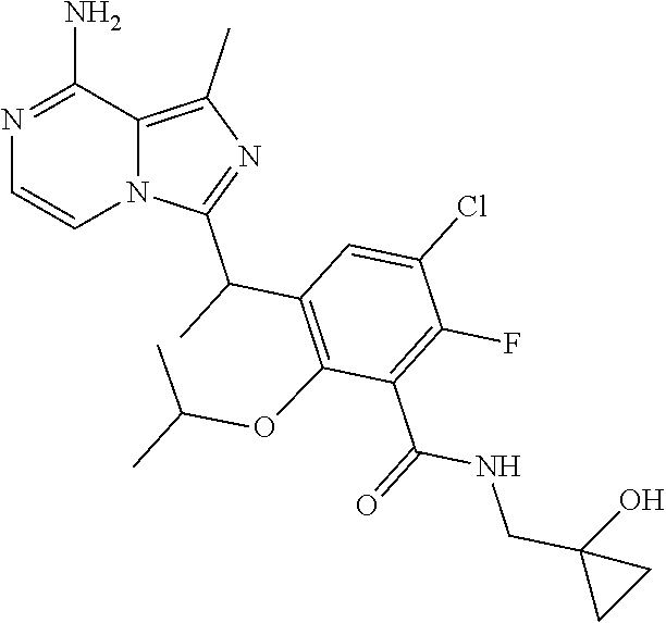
C12=C(C)N=C(C(C)C3=C(OC(C)C)C(C(=O)NCC4(O)CC4)=C(F)C(Cl)=C3)N1C=CN=C2N
